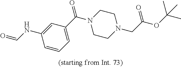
C1=C(C(N2CCN(CC(OC(C)(C)C)=O)CC2)=O)C=C(NC=O)C=C1
